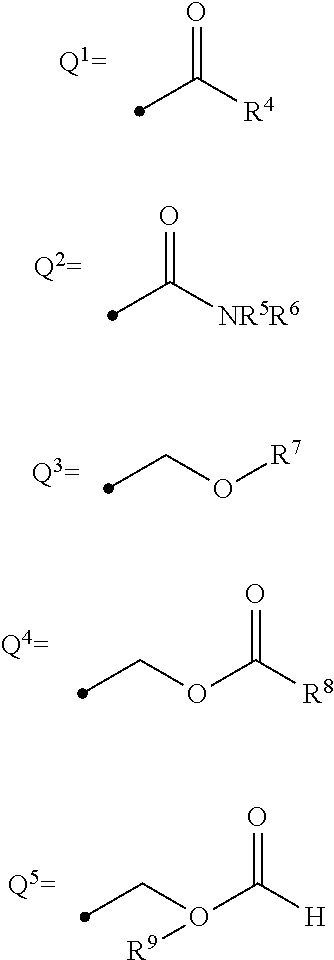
C([R4])(=O)C.C([NR5R6])(=O)C.C(O[R7])C.C(OC([R8])=O)C.C(O(C([H])=O)[R9])C
